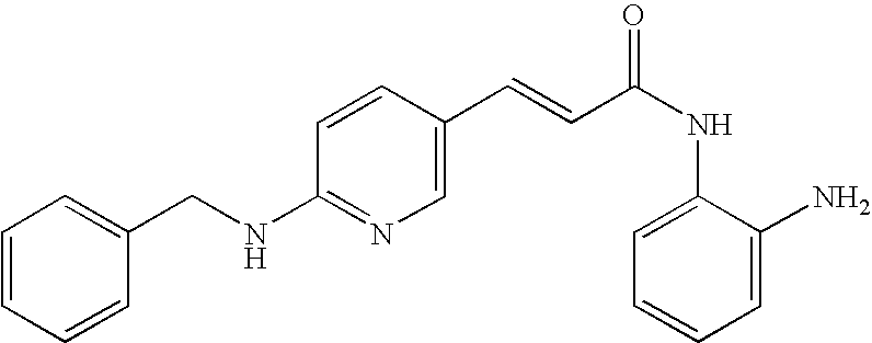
C1(CNC2=NC=C(C=CC(NC3=CC=CC=C3N)=O)C=C2)=CC=CC=C1
